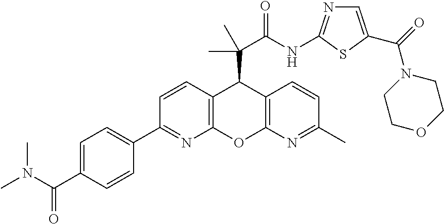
C1=C(C(N(C)C)=O)C=CC(C2=NC3=C(C=C2)C(C(C(NC2=NC=C(C(=O)N4CCOCC4)S2)=O)(C)C)C2=C(O3)N=C(C)C=C2)=C1
